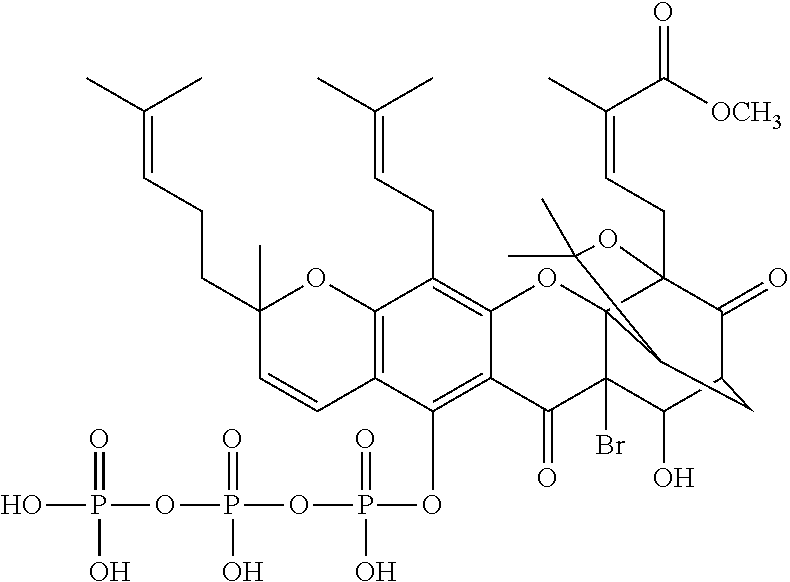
C12=C(OP(=O)(O)OP(OP(O)(=O)O)(=O)O)C3=C(C(CC=C(C)C)=C1OC14C(Br)(C2=O)C(O)C2C(=O)C1(CC=C(C)C(=O)[OCH3])OC(C)(C)C4C2)OC(C)(CCC=C(C)C)C=C3
